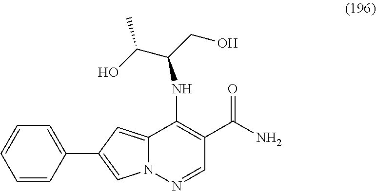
N12C(=CC(C3=CC=CC=C3)=C1)C(NC(CO)C(O)C)=C(C(N)=O)C=N2
